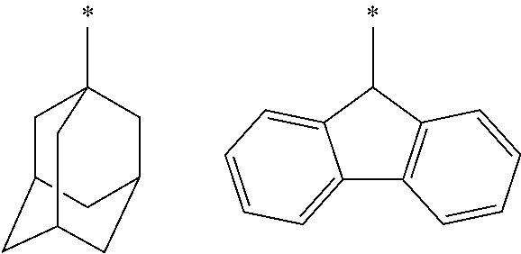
C1C2CC3CC(CC1(C)C3)C2.C1(C)C2=CC=CC=C2C2=C1C=CC=C2
